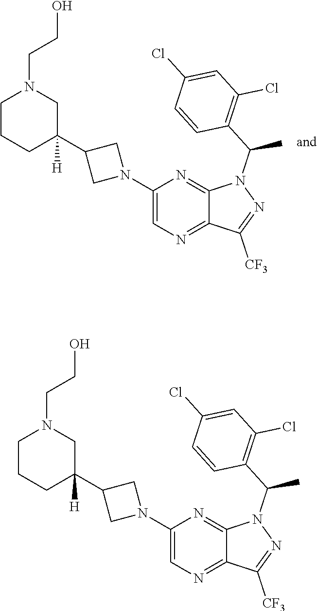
C1(N2CC(C3([H])CN(CCO)CCC3)C2)=CN=C2C(=N1)N(C(C1=C(Cl)C=C(Cl)C=C1)C)N=C2[CF3].C1(N2CC(C3([H])CN(CCO)CCC3)C2)=CN=C2C(=N1)N(C(C1=C(Cl)C=C(Cl)C=C1)C)N=C2[CF3]
